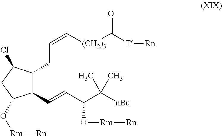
C1(C=CC(C([nBu])(C)C)O[Rm][Rn])C(CC=C[(CH2)3]C([T][Rn])=O)C(Cl)CC1O[Rm][Rn]
